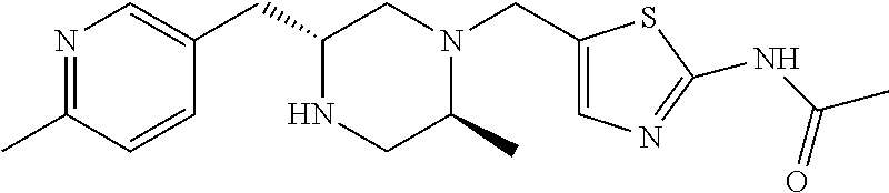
N1=C(C)C=CC(CC2NCC(C)N(CC3=CN=C(NC(C)=O)S3)C2)=C1
